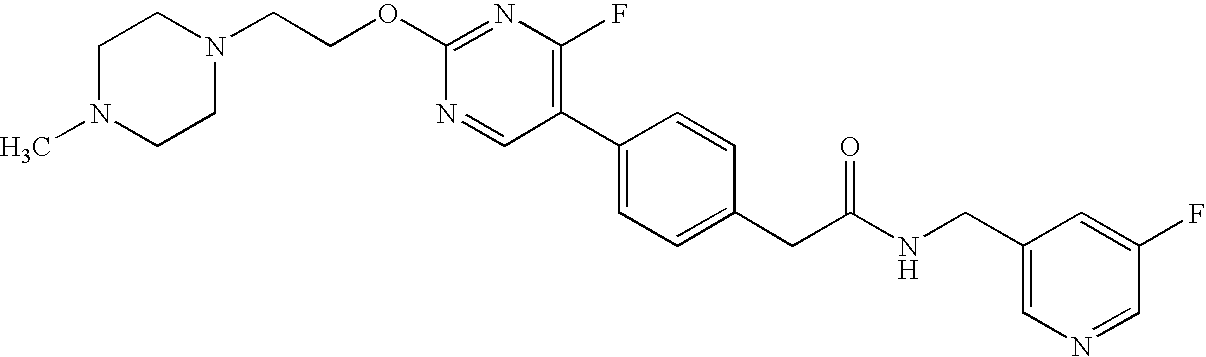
N1=CC(C2=CC=C(CC(NCC3=CN=CC(F)=C3)=O)C=C2)=C(F)N=C1OCCN1CCN(C)CC1
